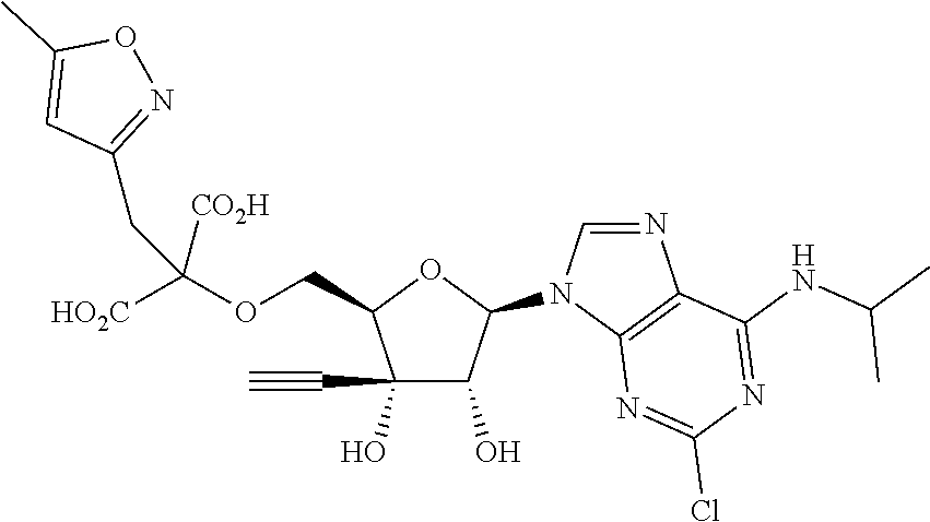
C1(O)(C#C)C(O)C(N2C=NC3=C2N=C(Cl)N=C3NC(C)C)OC1COC([HO2C])([CO2H])CC1=NOC(C)=C1
